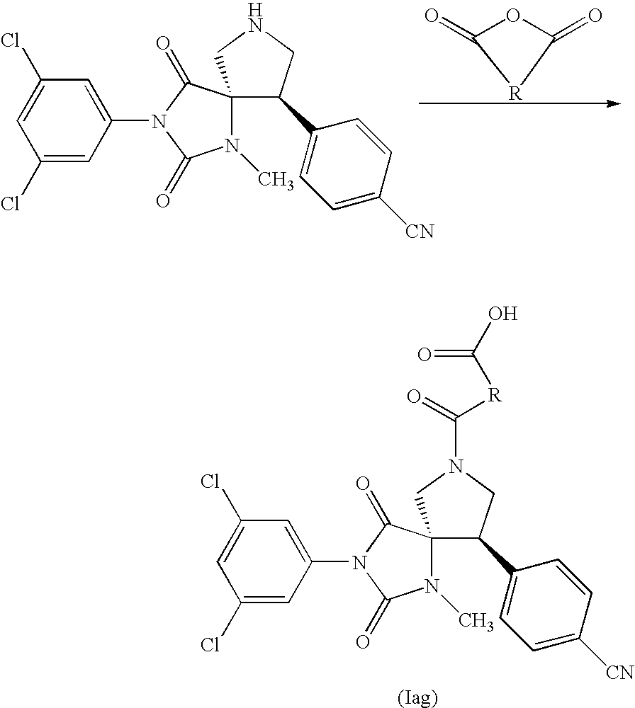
C1(Cl)=CC(N2C(=O)N(C)C3(C2=O)C(C2=CC=C([CN])C=C2)CN(C([R]C(O)=O)=O)C3)=CC(Cl)=C1.C1(Cl)=CC(N2C(=O)N(C)C3(C2=O)C(C2=CC=C([CN])C=C2)CNC3)=CC(Cl)=C1.[R]1C(=O)OC1=O
